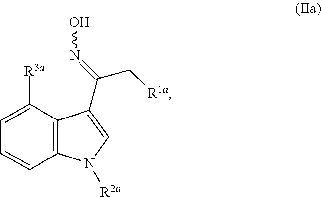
C12=C(C([R3a])=CC=C1)C(C(=NO)C[R1a])=CN2[R2a]
